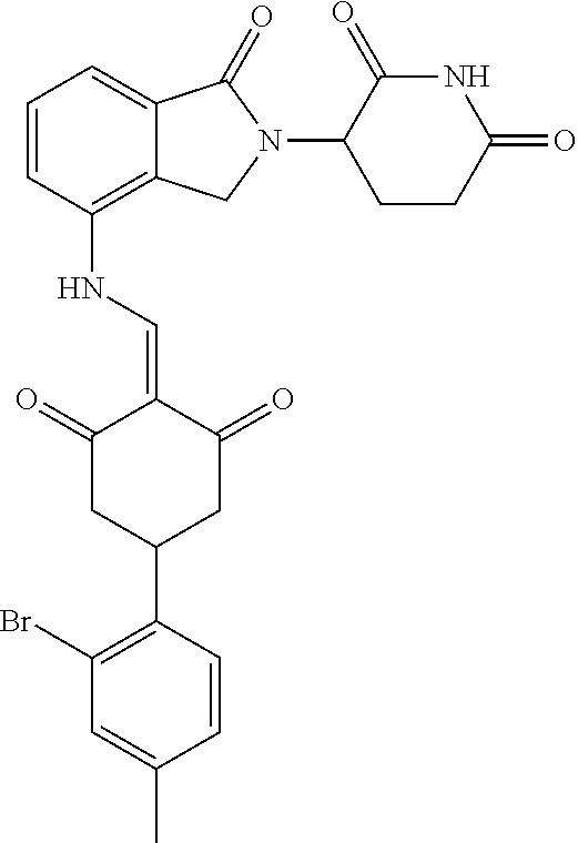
C1=CC(NC=C2C(=O)CC(C3=C(Br)C=C(C)C=C3)CC2=O)=C2C(=C1)C(=O)N(C1CCC(=O)NC1=O)C2
